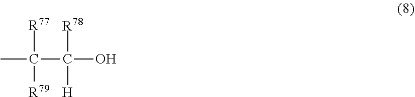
[R77]C(C([R78])([H])O)([R79])C
